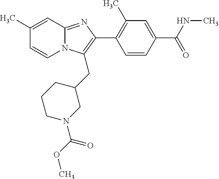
C1(C)=CC2=NC(C3=C(C)C=C(C(NC)=O)C=C3)=C(CC3CCCN(C(OC)=O)C3)N2C=C1
